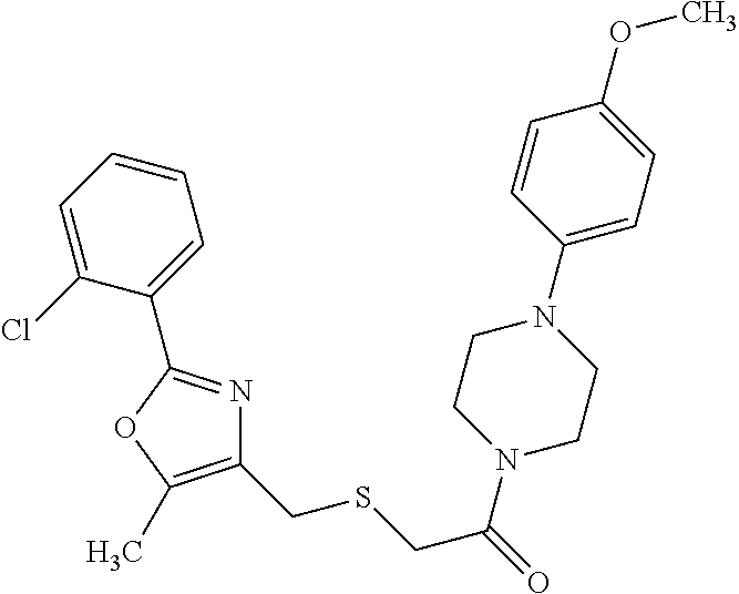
C1=CC=C(Cl)C(C2=NC(CSCC(=O)N3CCN(C4=CC=C(OC)C=C4)CC3)=C(C)O2)=C1
